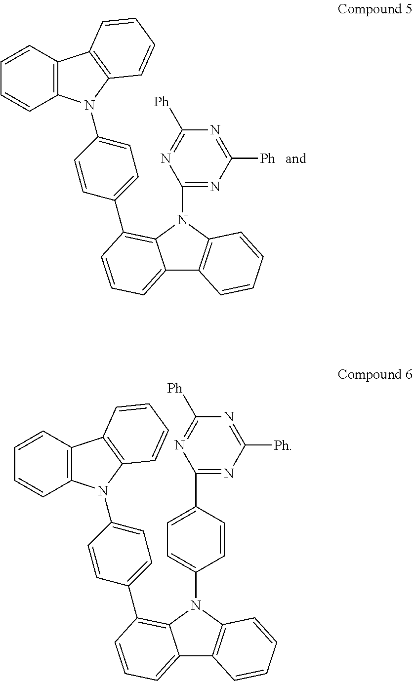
C12=CC=CC(C3=CC=C(N4C5=C(C=CC=C5)C5=C4C=CC=C5)C=C3)=C1N(C1=NC([Ph])=NC([Ph])=N1)C1=C2C=CC=C1.C12=CC=CC(C3=CC=C(N4C5=C(C=CC=C5)C5=C4C=CC=C5)C=C3)=C1N(C1=CC=C(C3=NC([Ph])=NC([Ph])=N3)C=C1)C1=C2C=CC=C1
